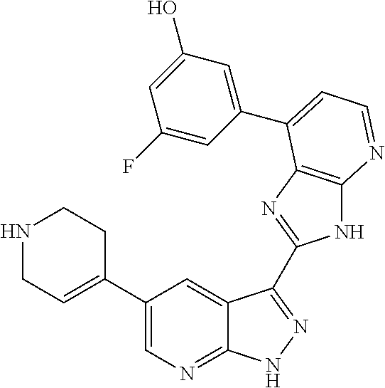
C1(C2=CCNCC2)=CN=C2C(=C1)C(C1=NC3=C(N1)N=CC=C3C1=CC(O)=CC(F)=C1)=NN2
